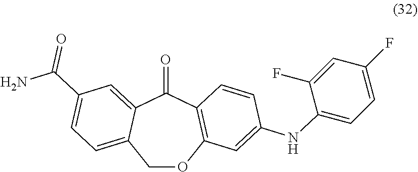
C1OC2=C(C(=O)C3=CC(C(N)=O)=CC=C13)C=CC(NC1=CC=C(F)C=C1F)=C2
